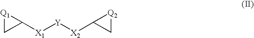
C1([X1][Y][X2]C2C[Q2]2)[Q1]C1
